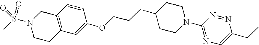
O=S(N1CCC2=C(C1)C=CC(OCCCC1CCN(C3=NC=C(CC)N=N3)CC1)=C2)(=O)C
